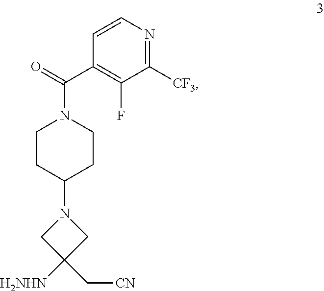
N1(C2CCN(C(=O)C3=C(F)C([CF3])=NC=C3)CC2)CC([H2NHN])(C[CN])C1
